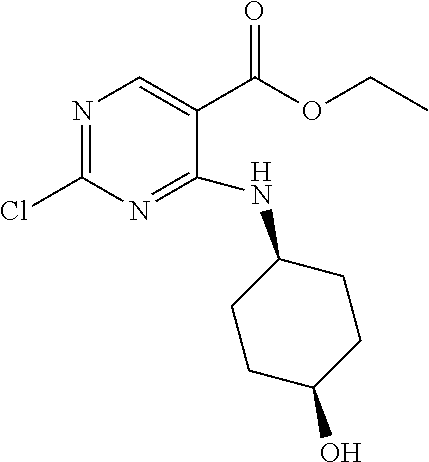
C1(NC2CCC(O)CC2)=NC(Cl)=NC=C1C(=O)OCC
